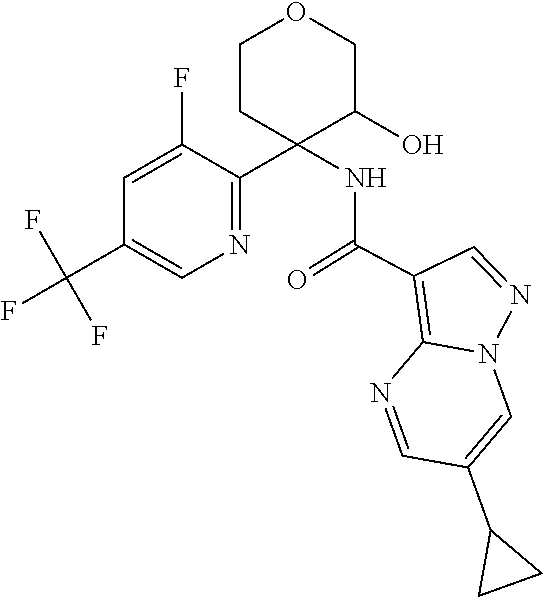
C1=NC2=C(C(=O)NC3(C4=NC=C(C(F)(F)F)C=C4F)CCOCC3O)C=NN2C=C1C1CC1
